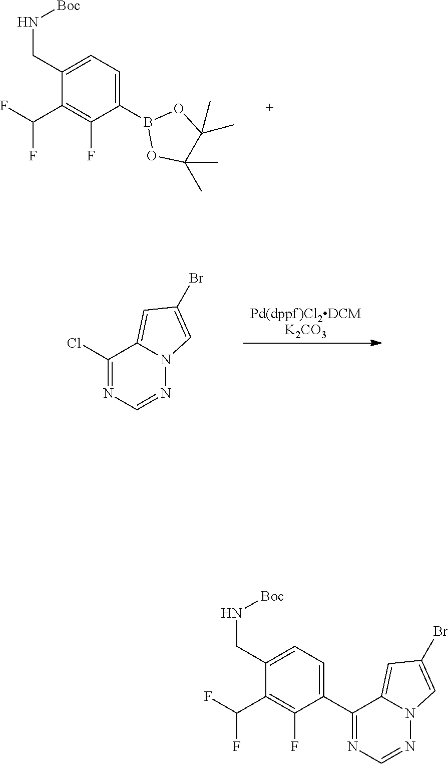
B1(C2=CC=C(CN[Boc])C(C(F)F)=C2F)OC(C)(C)C(C)(C)O1.[Pd(dppf)Cl2DCMK2CO3].N12N=CN=C(Cl)C1=CC(Br)=C2.N1=CN=C(C2=CC=C(CN[Boc])C(C(F)F)=C2F)C2=CC(Br)=CN12
